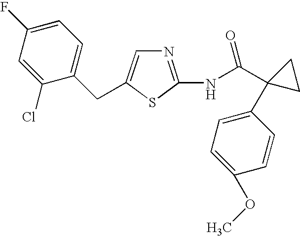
N1=C(NC(C2(C3=CC=C(OC)C=C3)CC2)=O)SC(CC2=CC=C(F)C=C2Cl)=C1
